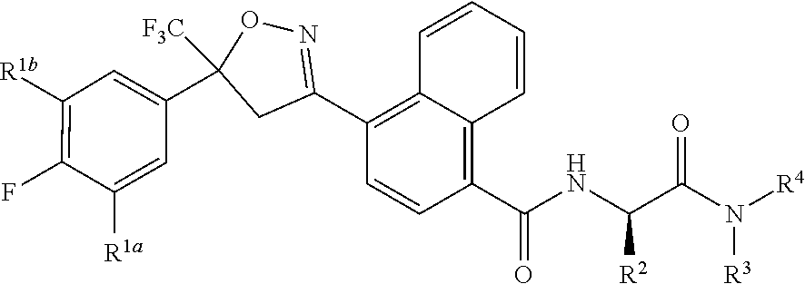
C1(C(=O)NC([R2])C(N([R3])[R4])=O)=C2C(=C(C3=NOC(C4=CC([R1b])=C(F)C([R1a])=C4)([F3C])C3)C=C1)C=CC=C2
